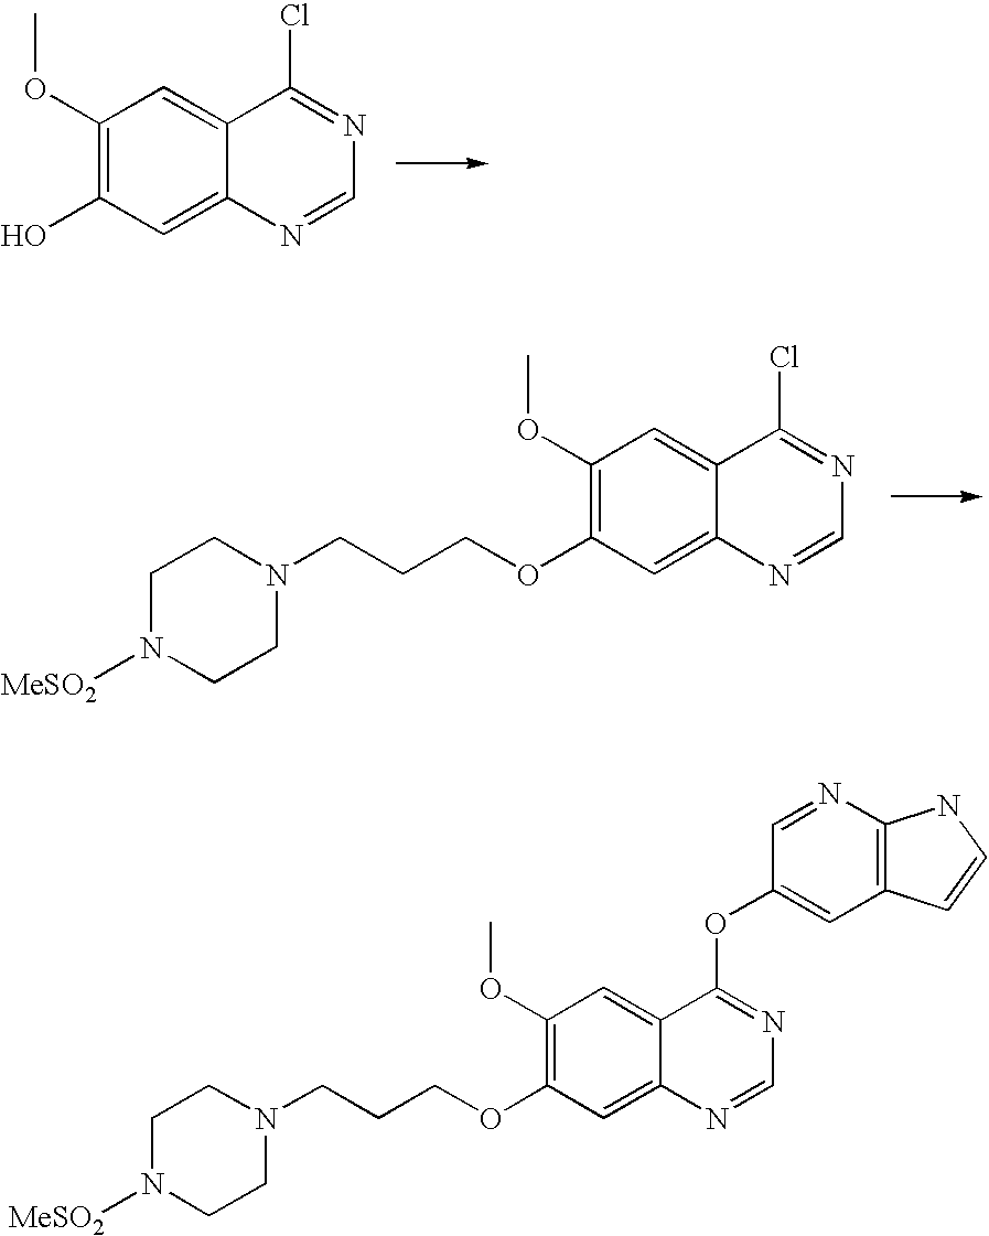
C1(OC)=C(O)C=C2C(=C1)C(Cl)=NC=N2.C1(OC)=C(OCCCN2CCN([MeSO2])CC2)C=C2C(=C1)C(Cl)=NC=N2.C1(OC)=C(OCCCN2CCN([MeSO2])CC2)C=C2C(=C1)C(OC1=CC3=C(N=C1)NC=C3)=NC=N2
